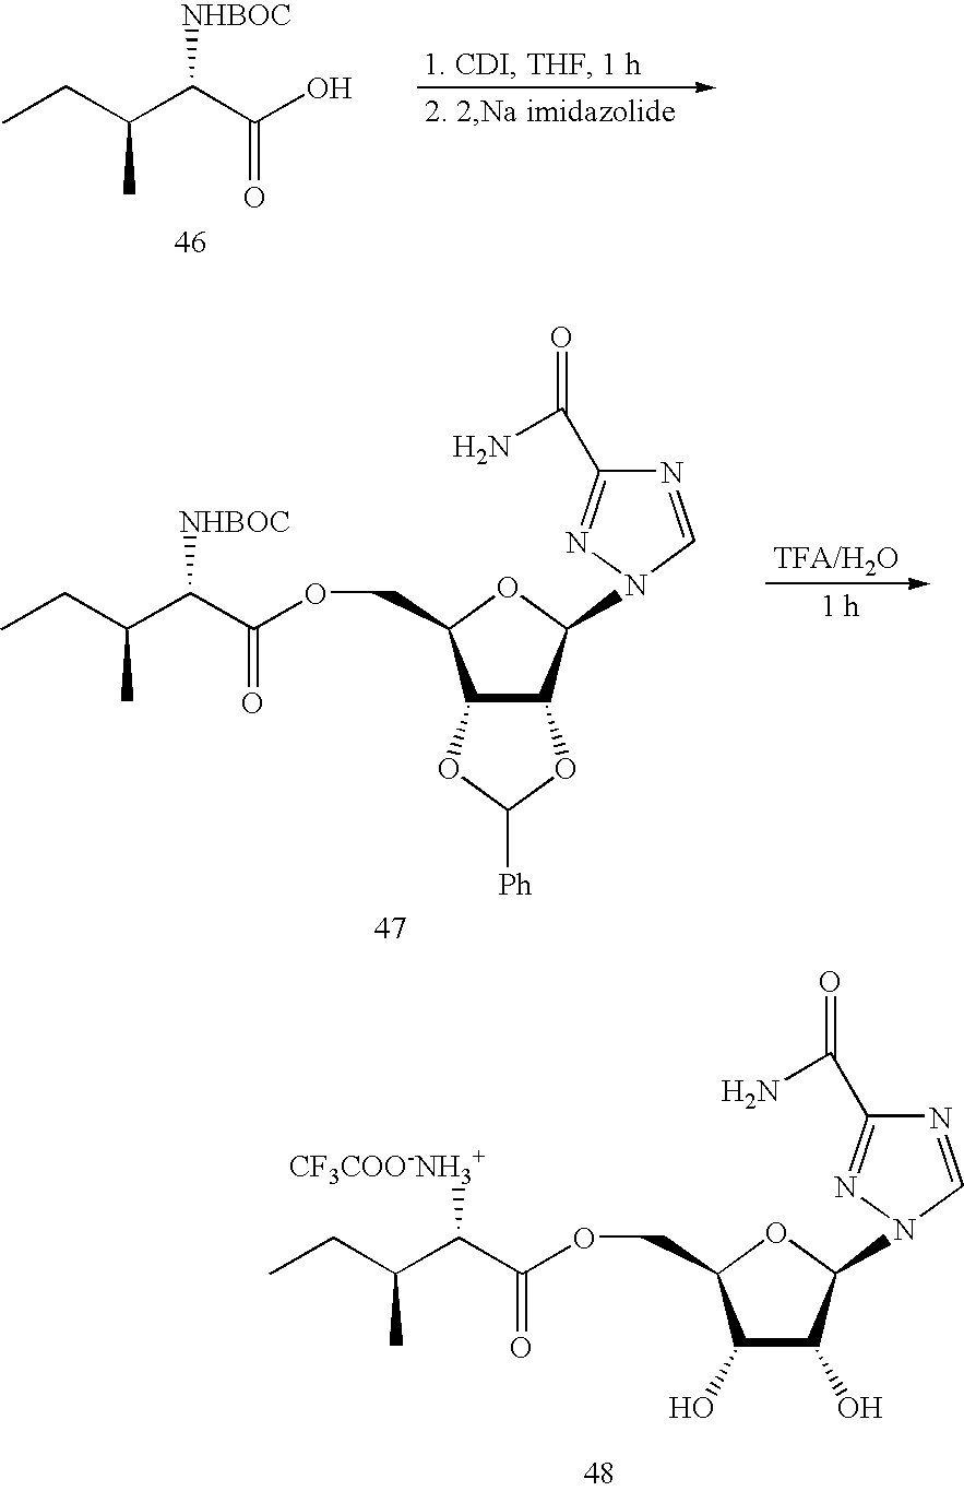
CCC(C(C(O)=O)[NHBOC])C.N1=CN(C2C3C(C(COC(C(C(CC)C)[NHBOC])=O)O2)OC([Ph])O3)N=C1C(N)=O.N1=CN(C2C(O)C(O)C(COC(C(C(CC)C)[CF3COO-NH3+])=O)O2)N=C1C(N)=O
